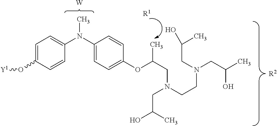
C1=C(O[Y1])C=CC(N(C2=CC=C(OC(CN(CCN(CC(C)O)CC(C)O)CC(C)O)C)C=C2)C)=C1.[W].[R2].[R1]
